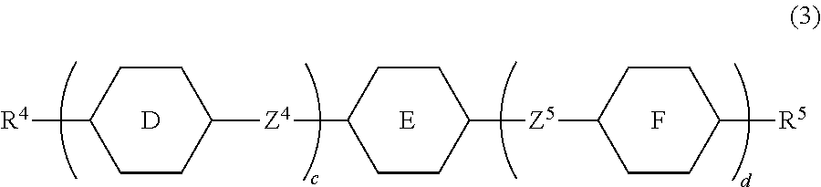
[R4]C1CCC([Z4]C2CCC([Z5]C3CCC([R5])CC3)CC2)CC1.[D].[E].F
